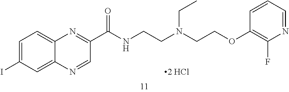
C1=C(I)C=C2C(=C1)N=C(C(=O)NCCN(CC)CCOC1=C(F)N=CC=C1)C=N2.[2 HCl]
